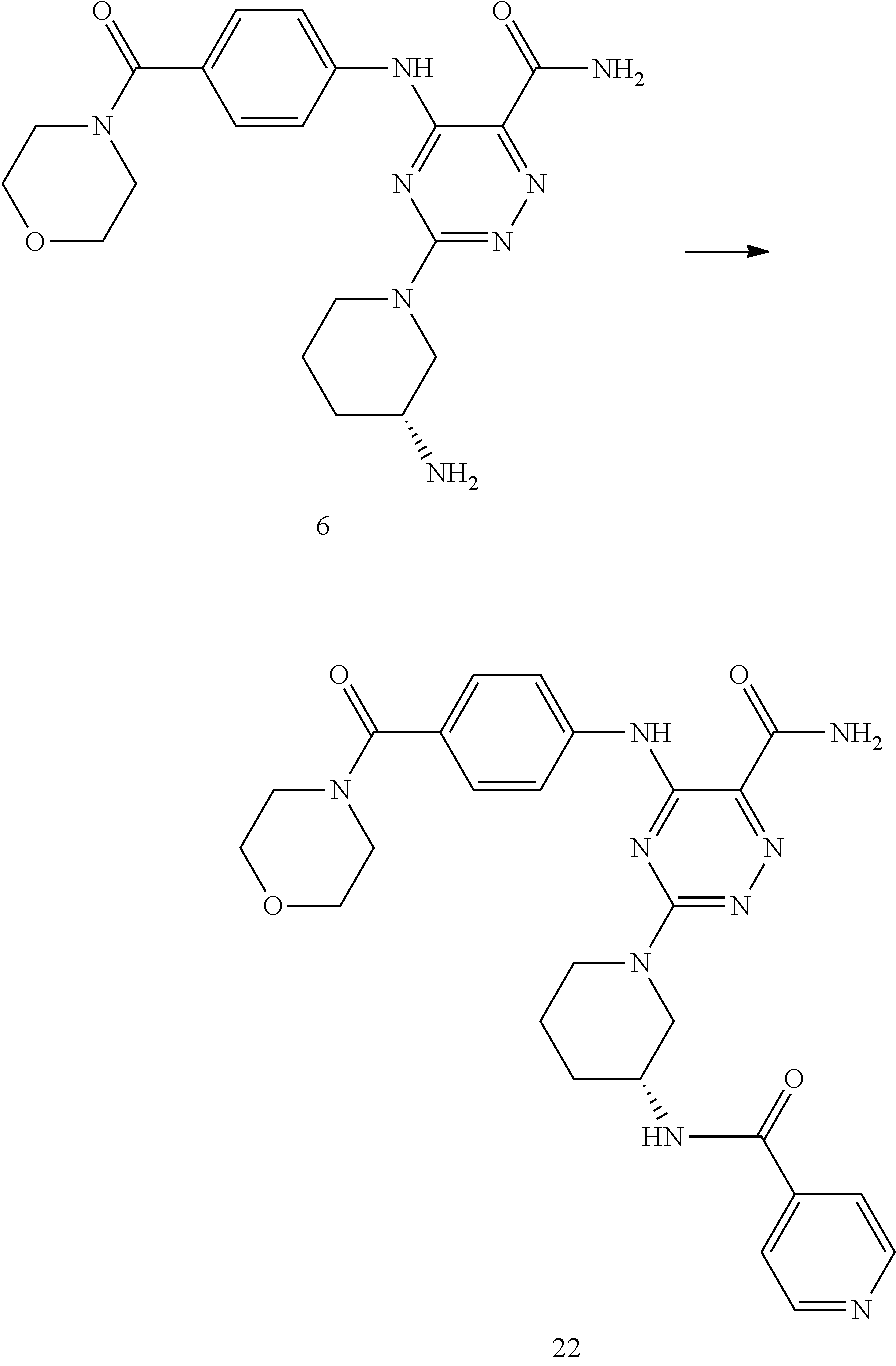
O1CCN(C(C2=CC=C(NC3=NC(N4CCCC(N)C4)=NN=C3C(N)=O)C=C2)=O)CC1.O1CCN(C(C2=CC=C(NC3=NC(N4CCCC(NC(C5=CC=NC=C5)=O)C4)=NN=C3C(N)=O)C=C2)=O)CC1
